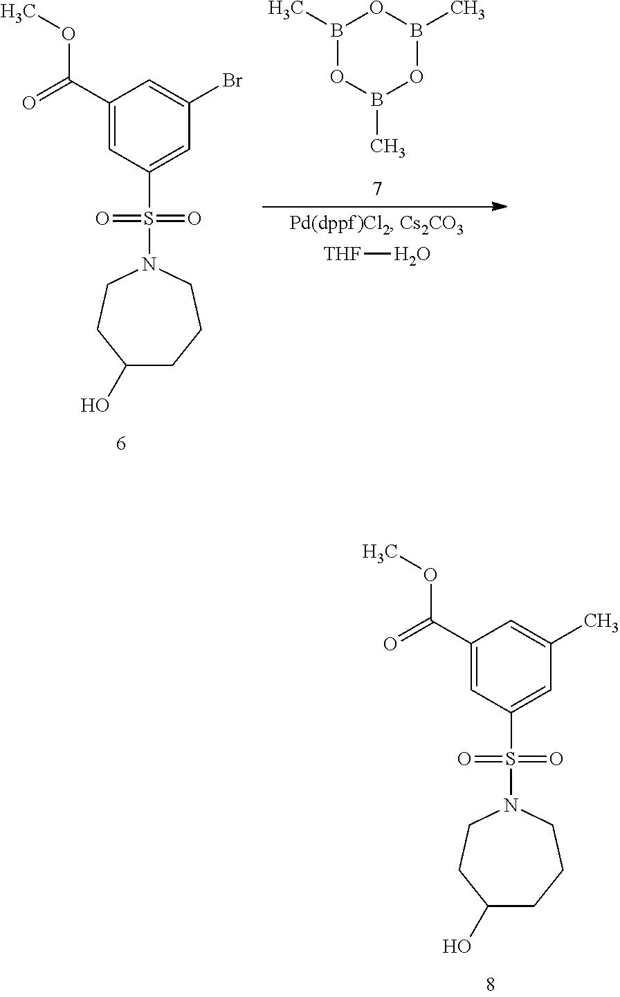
C1(C(=O)OC)=CC(S(=O)(=O)N2CCC(O)CCC2)=CC(C)=C1.C1(C(=O)OC)=CC(S(=O)(=O)N2CCC(O)CCC2)=CC(Br)=C1.B1(C)OB(C)OB(C)O1.[THF]O
